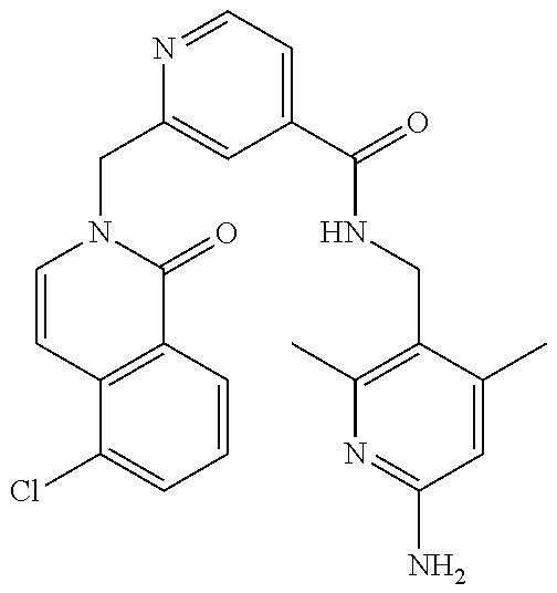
C12=C(C(=O)N(CC3=CC(C(=O)NCC4=C(C)N=C(N)C=C4C)=CC=N3)C=C1)C=CC=C2Cl
